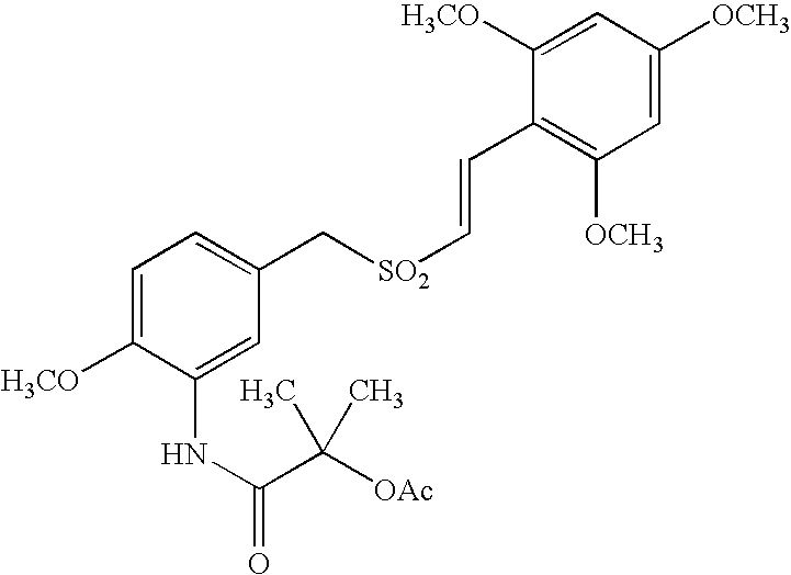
C1=C([H3CO])C(NC(=O)C([OAc])(C)C)=CC(C[SO2]C=CC2=C([OCH3])C=C([OCH3])C=C2[H3CO])=C1
